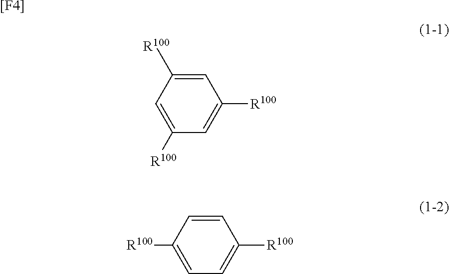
[[F4]].C1([R100])=CC([R100])=CC([R100])=C1.C1=C([R100])C=CC([R100])=C1
